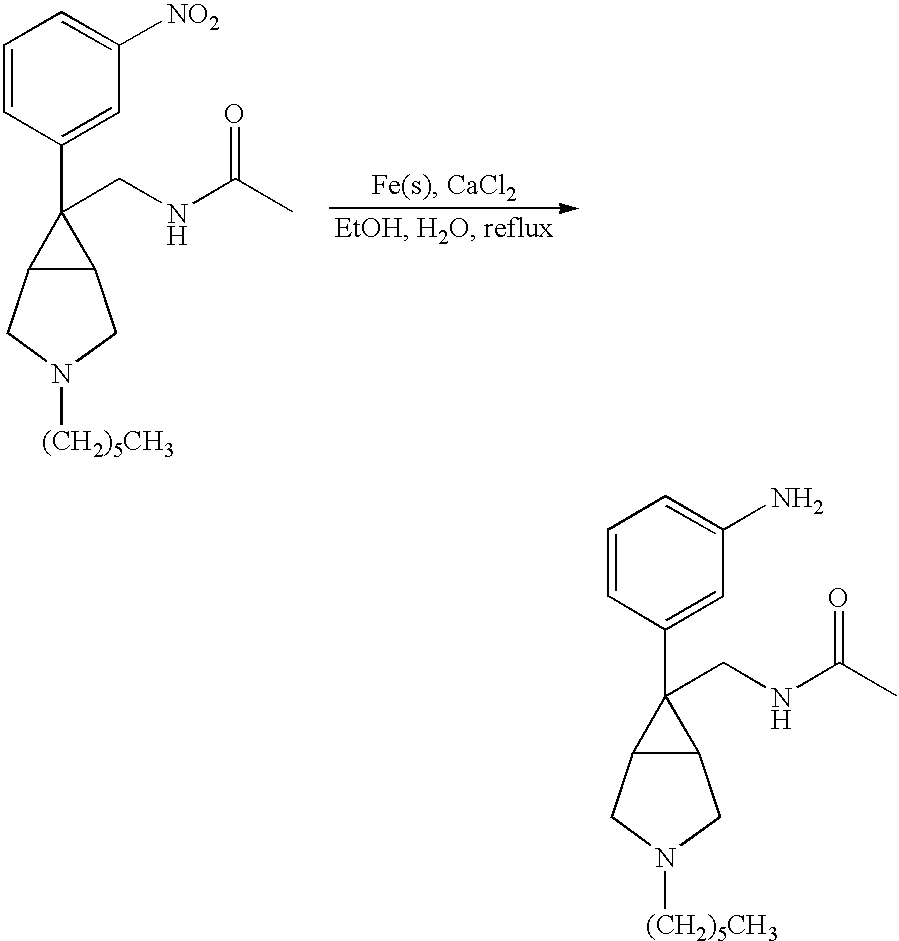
C1=CC(C2(CNC(C)=O)C3C2CN([(CH2)5CH3])C3)=CC([NO2])=C1.C1=CC(C2(CNC(C)=O)C3C2CN([(CH2)5CH3])C3)=CC(N)=C1
